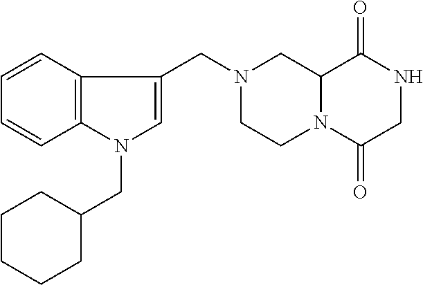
C12N(C(=O)CNC1=O)CCN(CC1=CN(CC3CCCCC3)C3=C1C=CC=C3)C2
